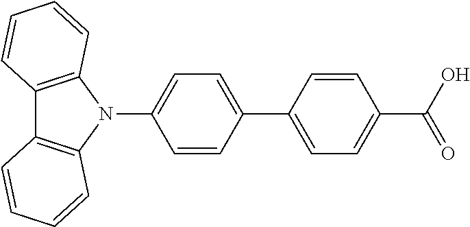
C12=C(N(C3=CC=C(C4=CC=C(C(O)=O)C=C4)C=C3)C3=C1C=CC=C3)C=CC=C2
